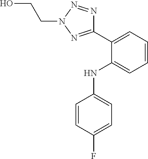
C1=CC(F)=CC=C1NC1=CC=CC=C1C1=NN(CCO)N=N1
